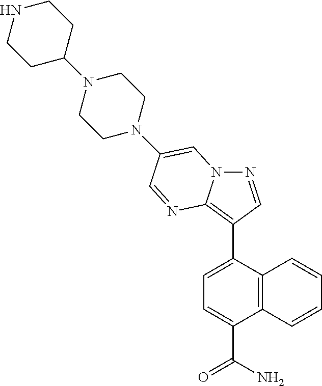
N1=CC(C2=CC=C(C(N)=O)C3=C2C=CC=C3)=C2N1C=C(N1CCN(C3CCNCC3)CC1)C=N2
